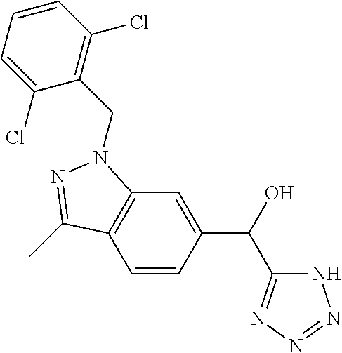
C1=CC(C(O)C2=NN=NN2)=CC2=C1C(C)=NN2CC1=C(Cl)C=CC=C1Cl
